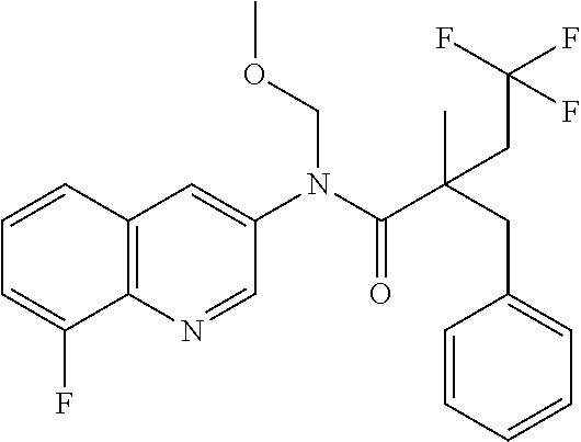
C12=C(C=CC=C1F)C=C(N(C(=O)C(CC1=CC=CC=C1)(C)CC(F)(F)F)COC)C=N2
